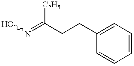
ON=C(CCC1=CC=CC=C1)[C2H5]
